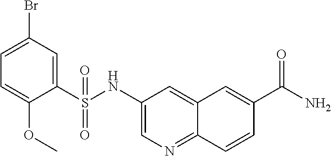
C1=C(Br)C=C(S(NC2=CN=C3C(=C2)C=C(C(=O)N)C=C3)(=O)=O)C(OC)=C1
